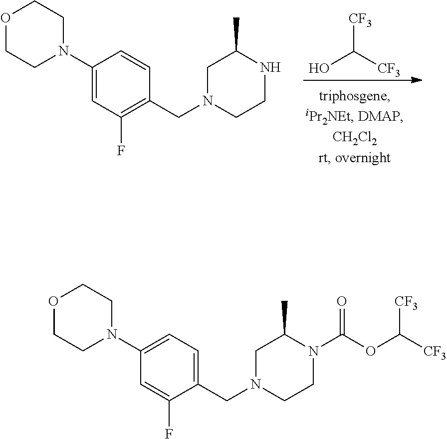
[CF3]C([CF3])O.O1CCN(C2=CC(F)=C(CN3CCNC(C)C3)C=C2)CC1.O1CCN(C2=CC=C(CN3CCN(C(OC([CF3])[CF3])=O)C(C)C3)C(F)=C2)CC1
